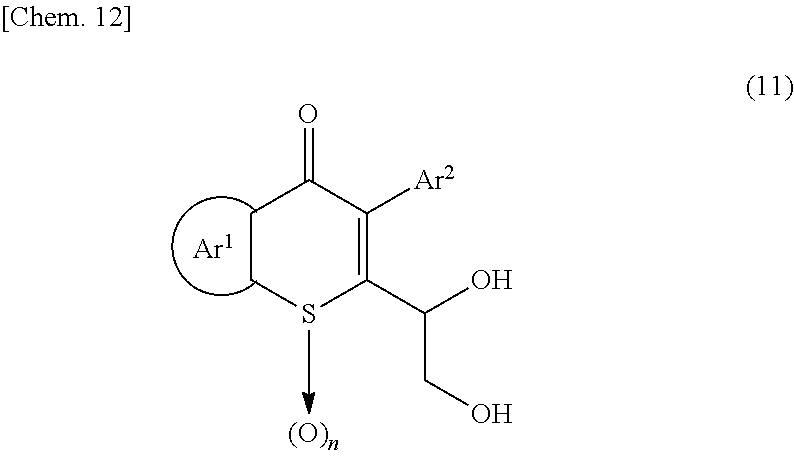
C1(C(O)CO)=C([Ar2])C(=O)CCS1.[Ar1]
